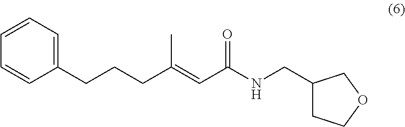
C1(CCCC(C)=CC(=O)NCC2CCOC2)=CC=CC=C1
